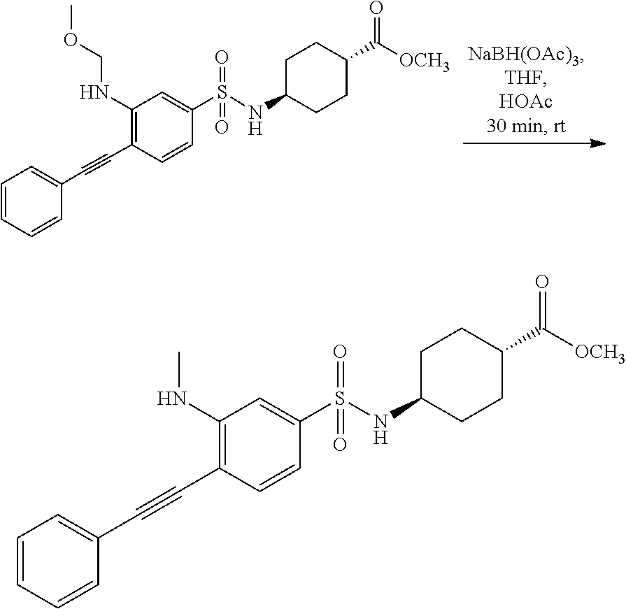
C1(NCOC)=C(C#CC2=CC=CC=C2)C=CC(S(=O)(=O)NC2CCC(C(=O)[OCH3])CC2)=C1.C1(NC)=C(C#CC2=CC=CC=C2)C=CC(S(=O)(=O)NC2CCC(C(=O)[OCH3])CC2)=C1
